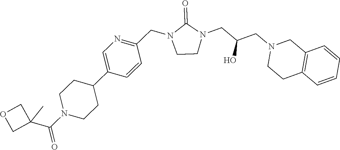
C1CN(CC(CN2CCC3=C(C2)C=CC=C3)O)C(=O)N1CC1=NC=C(C2CCN(C(C3(C)COC3)=O)CC2)C=C1
